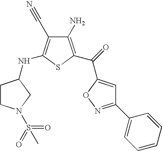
C1(N)=C(C(=O)C2=CC(C3=CC=CC=C3)=NO2)SC(NC2CN(S(C)(=O)=O)CC2)=C1C#N
